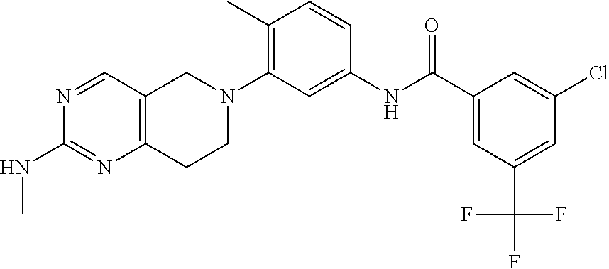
CNC1=NC2=C(C=N1)CN(C1=C(C)C=CC(NC(C3=CC(C(F)(F)F)=CC(Cl)=C3)=O)=C1)CC2
